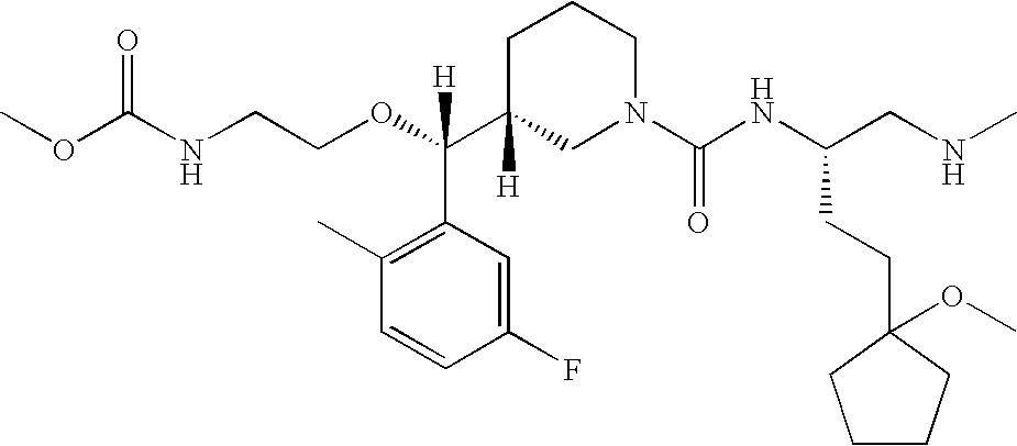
O=C(NCCOC(C1([H])CN(C(NC(CNC)CCC2(OC)CCCC2)=O)CCC1)(C1=C(C)C=CC(F)=C1)[H])OC
